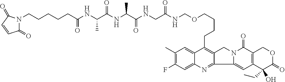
C1(C)=C(F)C=C2C(=C1)C(CCCCOCNC(CNC(C(NC(C(NC(CCCCCN1C(=O)C=CC1=O)=O)C)=O)C)=O)=O)=C1C(=N2)C2=CC3=C(C(=O)N2C1)COC(=O)C3(CC)O
